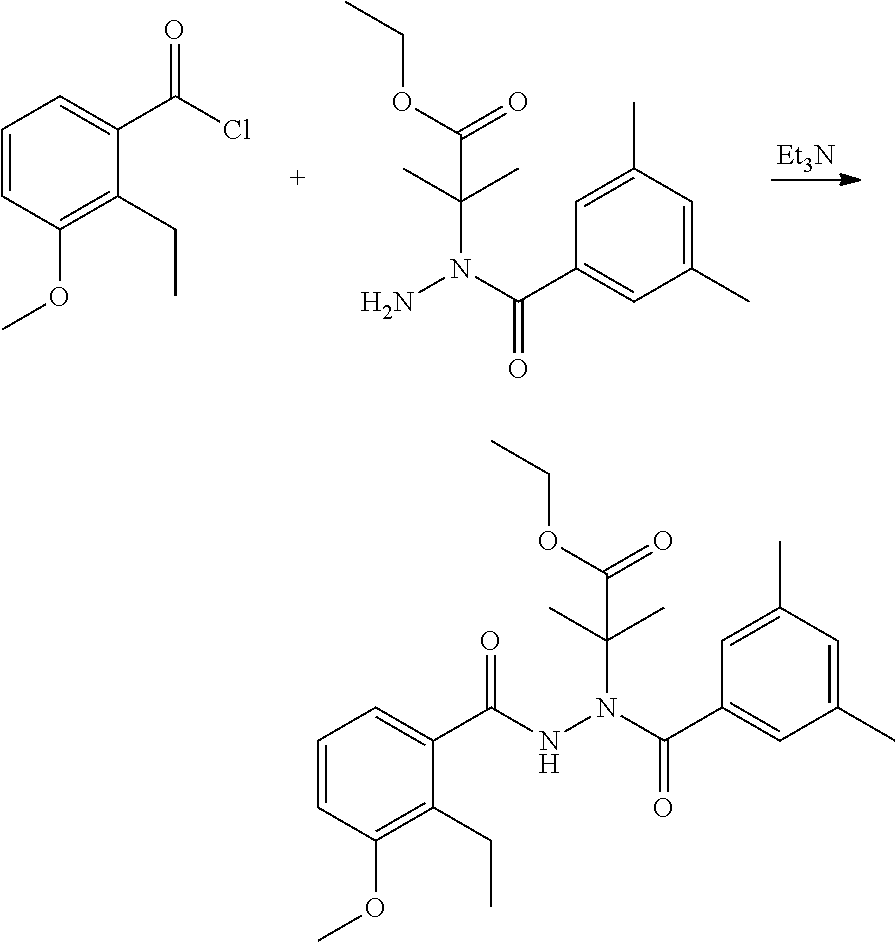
C1=CC(OC)=C(CC)C(C(Cl)=O)=C1.NN(C(C1=CC(C)=CC(C)=C1)=O)C(C)(C)C(OCC)=O.[Et3N].C1(C(NN(C(C2=CC(C)=CC(C)=C2)=O)C(C)(C)C(OCC)=O)=O)=CC=CC(OC)=C1CC
